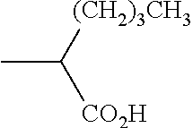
CC([(CH2)3CH3])[CO2H]
